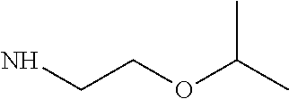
NCCOC(C)C
